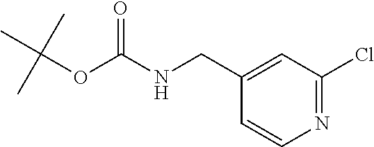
N1=C(Cl)C=C(CNC(OC(C)(C)C)=O)C=C1
